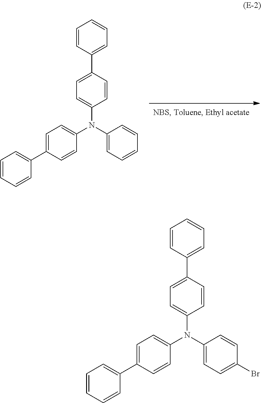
C1=C(N(C2=CC=C(Br)C=C2)C2=CC=C(C3=CC=CC=C3)C=C2)C=CC(C2=CC=CC=C2)=C1.C1=C(N(C2=CC=CC=C2)C2=CC=C(C3=CC=CC=C3)C=C2)C=CC(C2=CC=CC=C2)=C1
